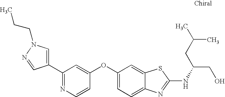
N1=C(C2=CN(CCC)N=C2)C=C(OC2=CC=C3C(=C2)SC(NC(CO)CC(C)C)=N3)C=C1
